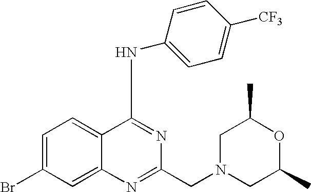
C1=C(Br)C=C2C(=C1)C(NC1=CC=C([CF3])C=C1)=NC(CN1CC(C)OC(C)C1)=N2
